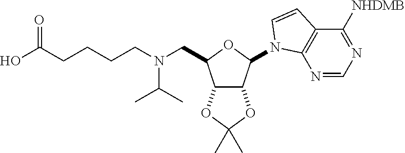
C12C(C(N3C4=C(C([NHDMB])=NC=N4)C=C3)OC1CN(CCCCC(=O)O)C(C)C)OC(C)(C)O2
